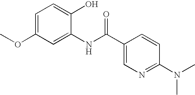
COC1=CC=C(O)C(NC(C2=CN=C(N(C)C)C=C2)=O)=C1
